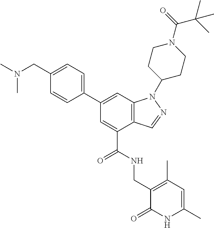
C12=C(C=C(C3=CC=C(CN(C)C)C=C3)C=C1C(NCC1=C(C)C=C(C)NC1=O)=O)N(C1CCN(C(=O)C(C)(C)C)CC1)N=C2
